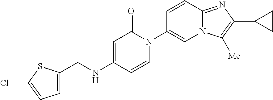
C(NC1=CC(=O)N(C2=CN3C(=NC(C4CC4)=C3[Me])C=C2)C=C1)C1=CC=C(Cl)S1
